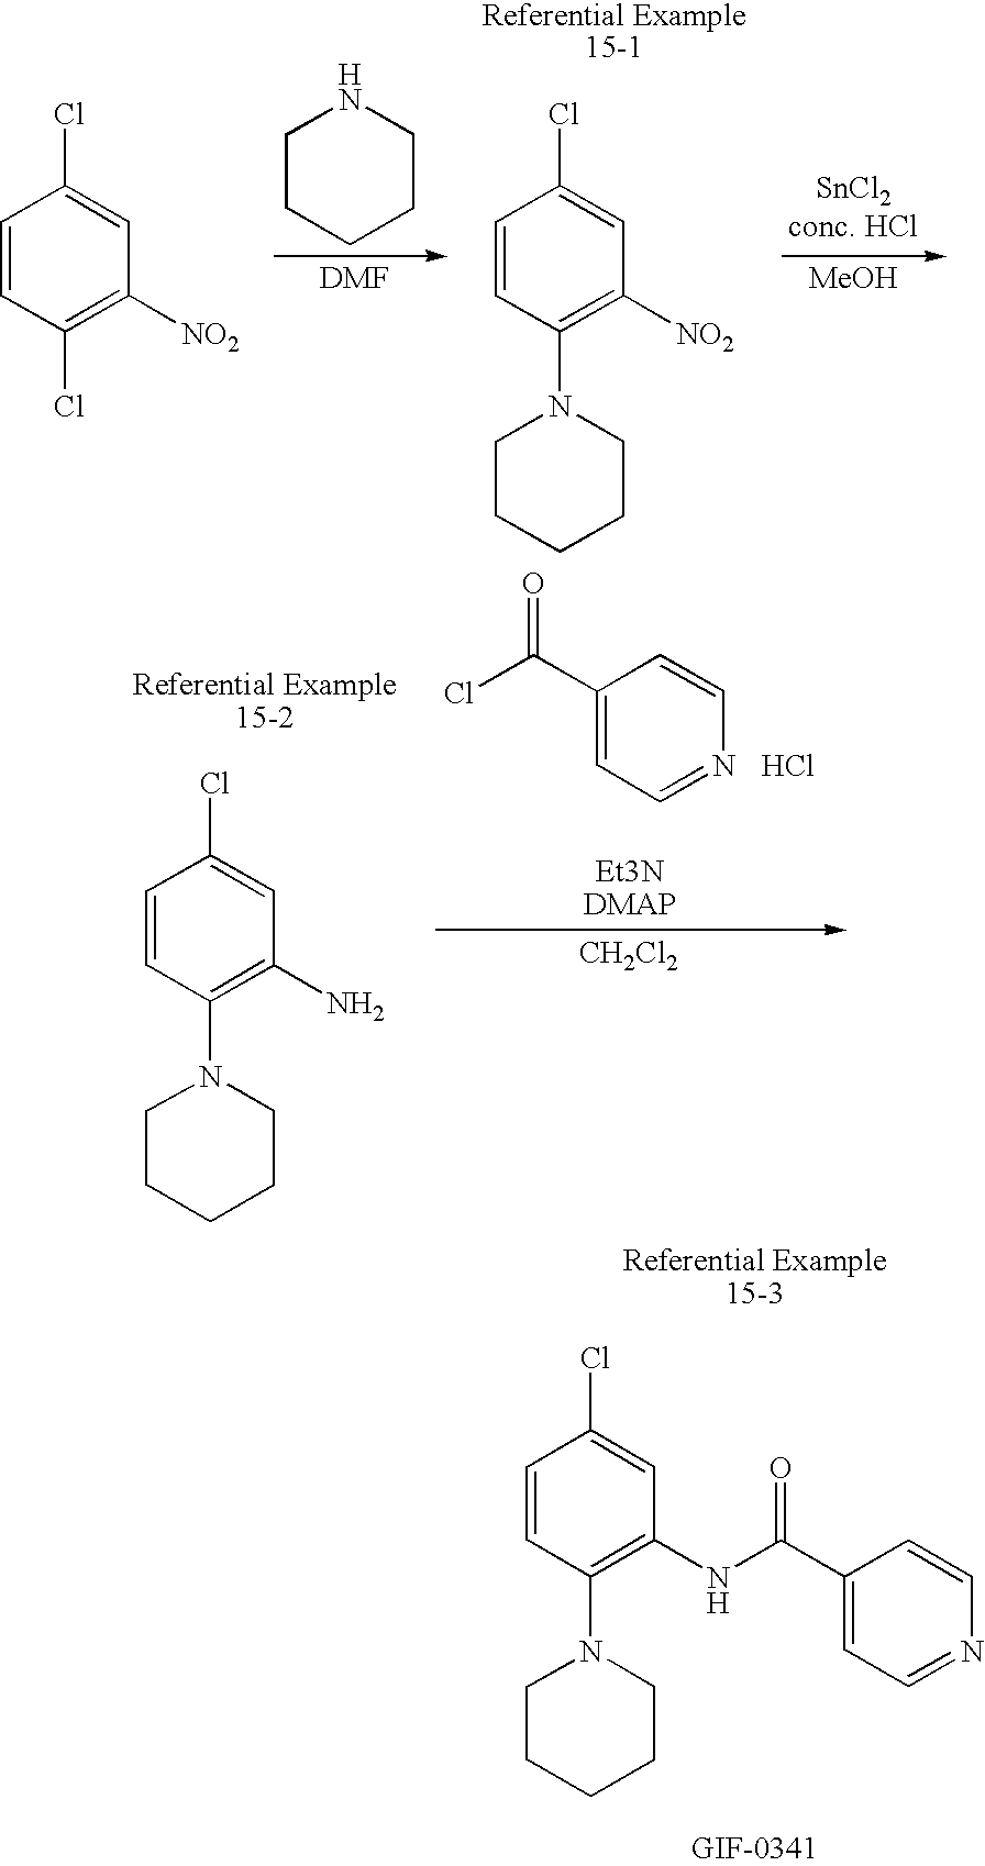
C1CCCCN1.[SnCl2conc. HCl].[MeOH].C1=CC(N2CCCCC2)=C([NO2])C=C1Cl.C1=CC(Cl)=C([NO2])C=C1Cl.C1(C(Cl)=O)=CC=NC=C1.Cl.[Et3NDMAP].C1=CC(N2CCCCC2)=C(N)C=C1Cl.[CH2Cl2].C1=CC(N2CCCCC2)=C(NC(C2=CC=NC=C2)=O)C=C1Cl
